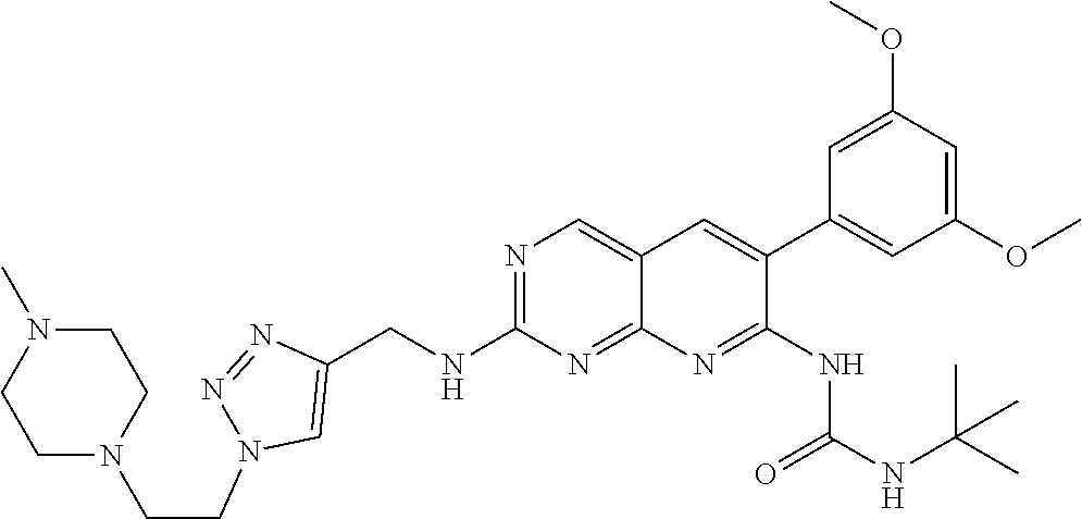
N1=C(NCC2=CN(CCN3CCN(C)CC3)N=N2)N=C2C(=C1)C=C(C1=CC(OC)=CC(OC)=C1)C(NC(=O)NC(C)(C)C)=N2
